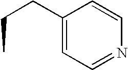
C(C1=CC=NC=C1)CC
